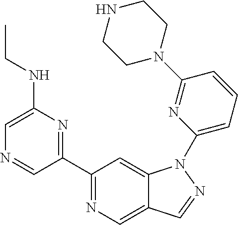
C1(C2=NC(NCC)=CN=C2)=NC=C2C(=C1)N(C1=CC=CC(N3CCNCC3)=N1)N=C2
